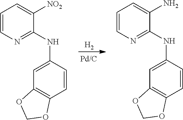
C1=CN=C(NC2=CC3=C(C=C2)OCO3)C([NO2])=C1.[H2].C1=CN=C(NC2=CC3=C(C=C2)OCO3)C(N)=C1
